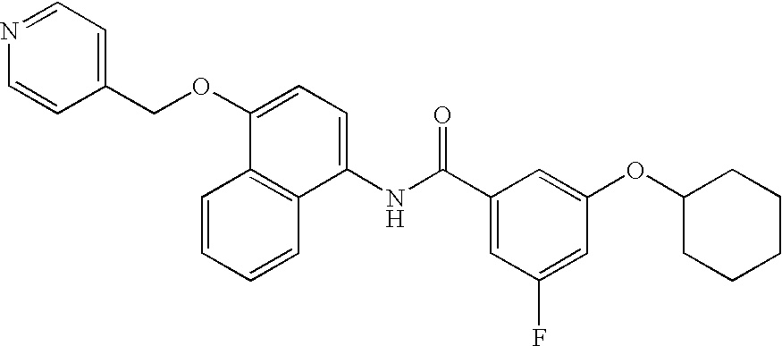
C1(OC2=CC(C(NC3=CC=C(OCC4=CC=NC=C4)C4=C3C=CC=C4)=O)=CC(F)=C2)CCCCC1
